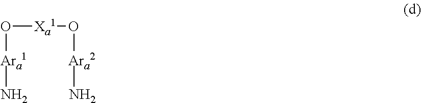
O([Xa1]O[Ara2]N)[Ara1]N
